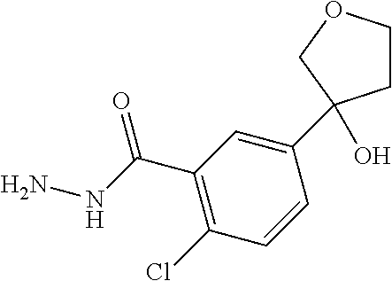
C1=CC(C2(O)CCOC2)=CC(C(NN)=O)=C1Cl
